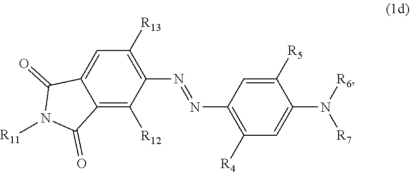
C12=CC([R13])=C(N=NC3=C([R4])C=C(N([R7])[R6])C([R5])=C3)C([R12])=C1C(=O)N([R11])C2=O
